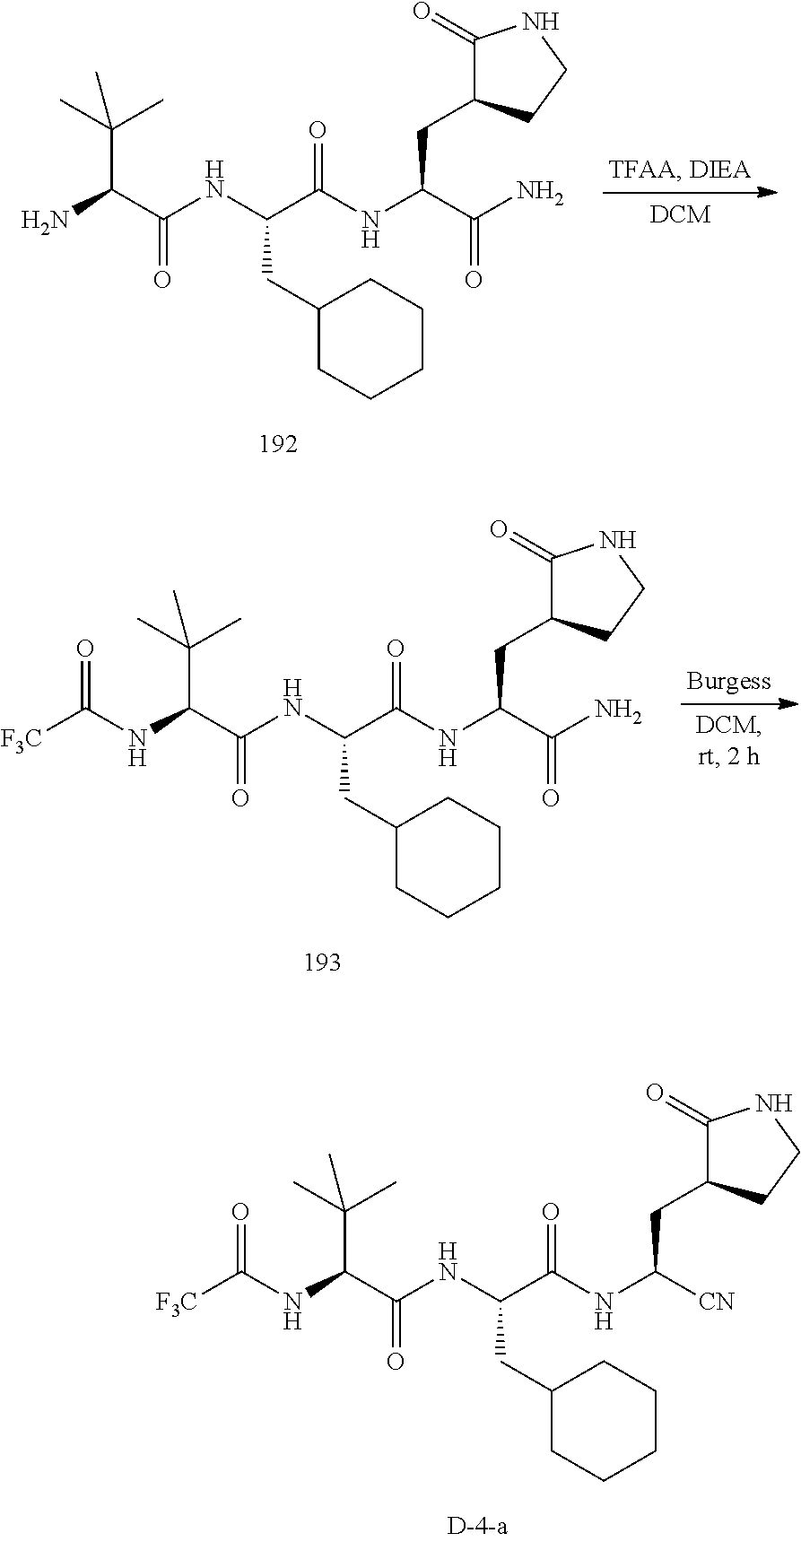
C1(CC(NC(C(N)C(C)(C)C)=O)C(=O)NC(C(N)=O)CC2C(=O)NCC2)CCCCC1.C1(CC(NC(C(NC([F3C])=O)C(C)(C)C)=O)C(=O)NC(C(N)=O)CC2C(=O)NCC2)CCCCC1.C1(CC(NC(C(NC([F3C])=O)C(C)(C)C)=O)C(=O)NC([CN])CC2C(=O)NCC2)CCCCC1
